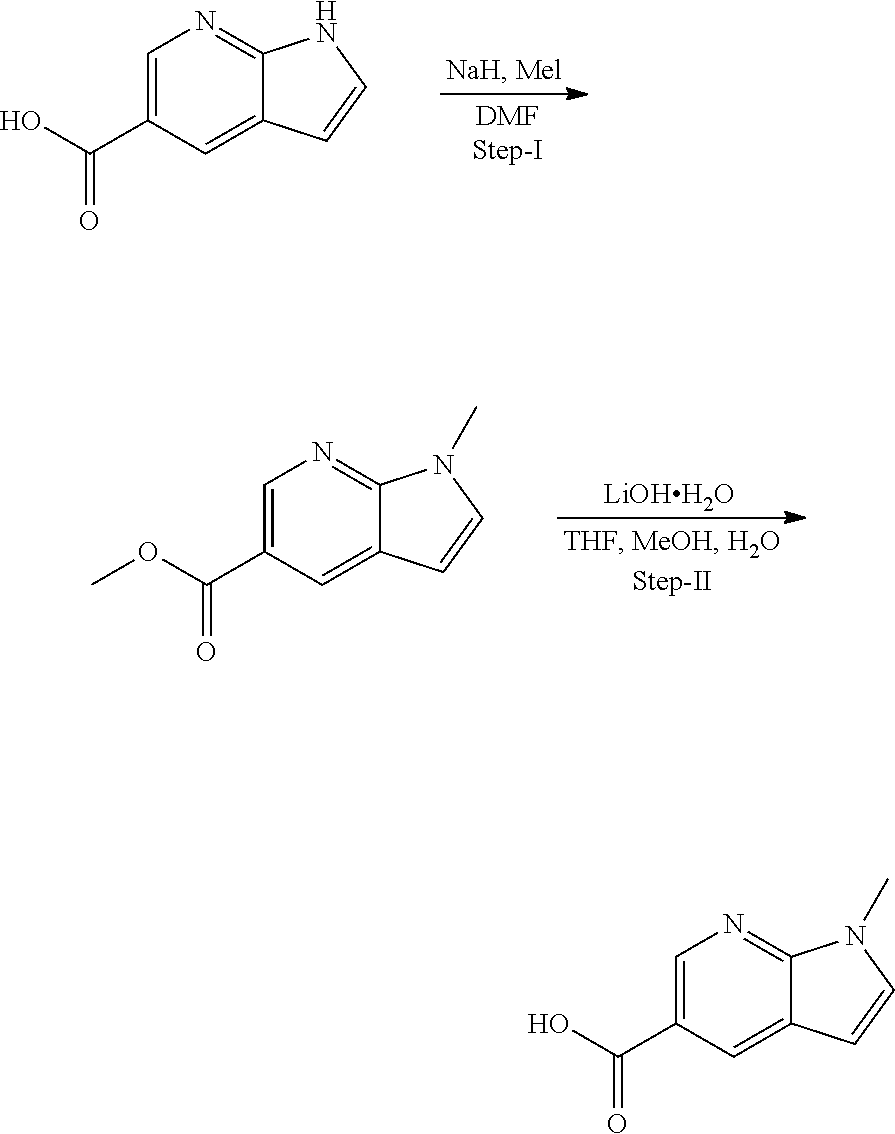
C1=C(C(=O)O)C=C2C(=N1)NC=C2.[LiOHH2O].C1=C(C(=O)OC)C=C2C(=N1)N(C)C=C2.C1=C(C(=O)O)C=C2C(=N1)N(C)C=C2
